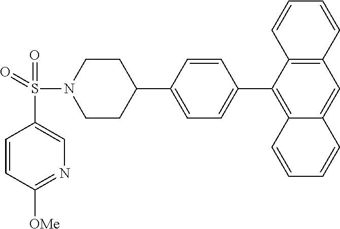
C1CN(S(=O)(=O)C2=CN=C([OMe])C=C2)CCC1C1=CC=C(C2=C3C(=CC4=C2C=CC=C4)C=CC=C3)C=C1
